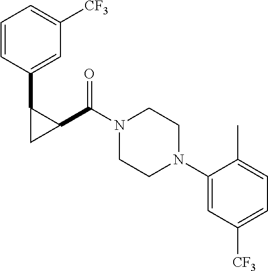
N1(C(C2C(C3=CC([CF3])=CC=C3)C2)=O)CCN(C2=CC([CF3])=CC=C2C)CC1
